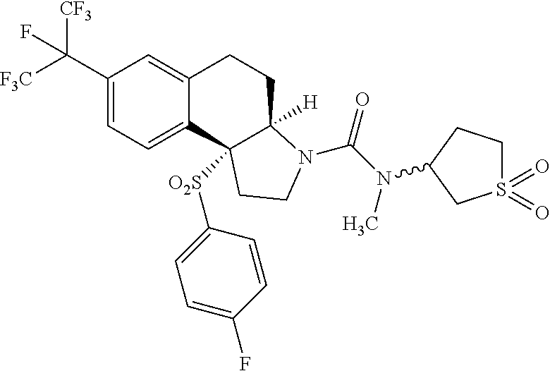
C1(C([F3C])([CF3])F)=CC=C2C(=C1)CCC1([H])C2([O2S]C2=CC=C(F)C=C2)CCN1C(=O)N(C)C1CCS(=O)(=O)C1
